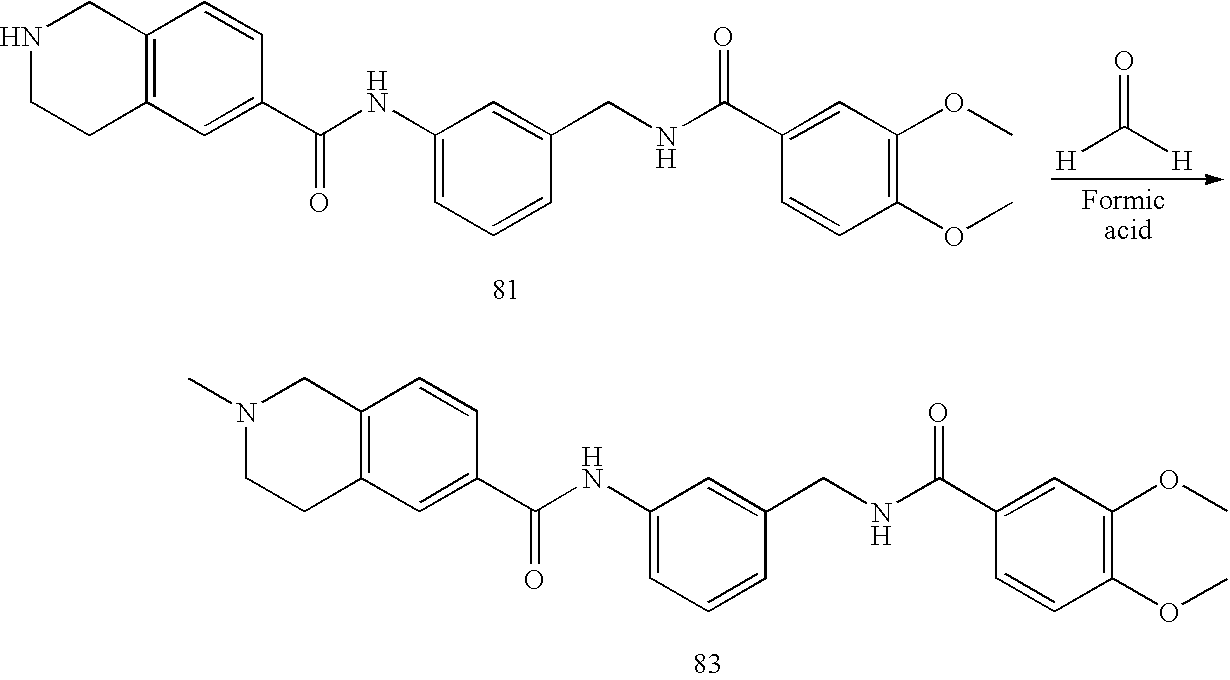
N1CCC2=C(C1)C=CC(C(NC1=CC=CC(CNC(C3=CC(OC)=C(OC)C=C3)=O)=C1)=O)=C2.[H]C([H])=O.N1(C)CCC2=C(C1)C=CC(C(NC1=CC=CC(CNC(C3=CC(OC)=C(OC)C=C3)=O)=C1)=O)=C2
